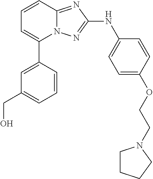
C1=CC2=NC(NC3=CC=C(OCCN4CCCC4)C=C3)=NN2C(C2=CC(CO)=CC=C2)=C1
